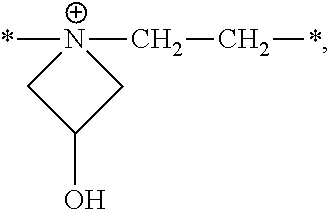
*[N+]1(CC*)CC(O)C1
